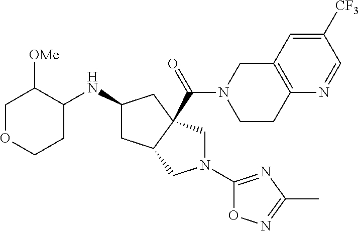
C1([CF3])=CC2=C(N=C1)CCN(C(=O)C13C(CC(NC4C([OMe])COCC4)C1)CN(C1=NC(C)=NO1)C3)C2
